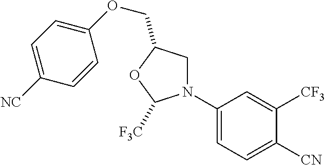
C1(N2CC(COC3=CC=C([NC])C=C3)OC2[F3C])=CC=C([CN])C([CF3])=C1
